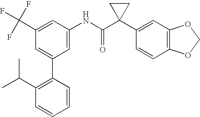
C1(NC(C2(C3=CC4=C(C=C3)OCO4)CC2)=O)=CC(C2=C(C(C)C)C=CC=C2)=CC(C(F)(F)F)=C1
